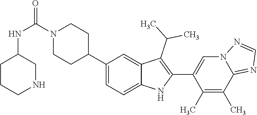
N1(C(NC2CCCNC2)=O)CCC(C2=CC=C3C(=C2)C(C(C)C)=C(C2=CN4C(=NC=N4)C(C)=C2C)N3)CC1
